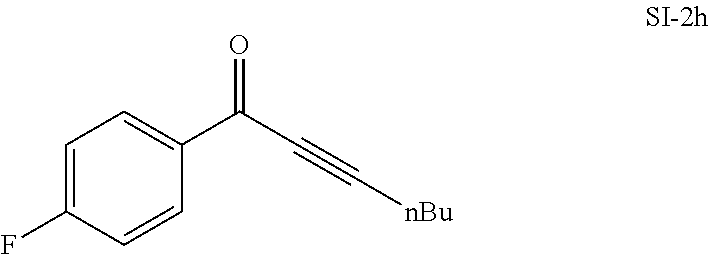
C1(C(C#C[nBu])=O)=CC=C(F)C=C1
